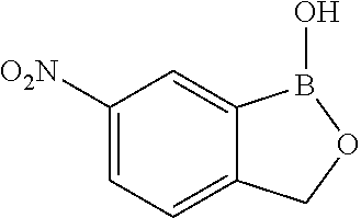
C1=C([O2N])C=C2C(=C1)COB2O
